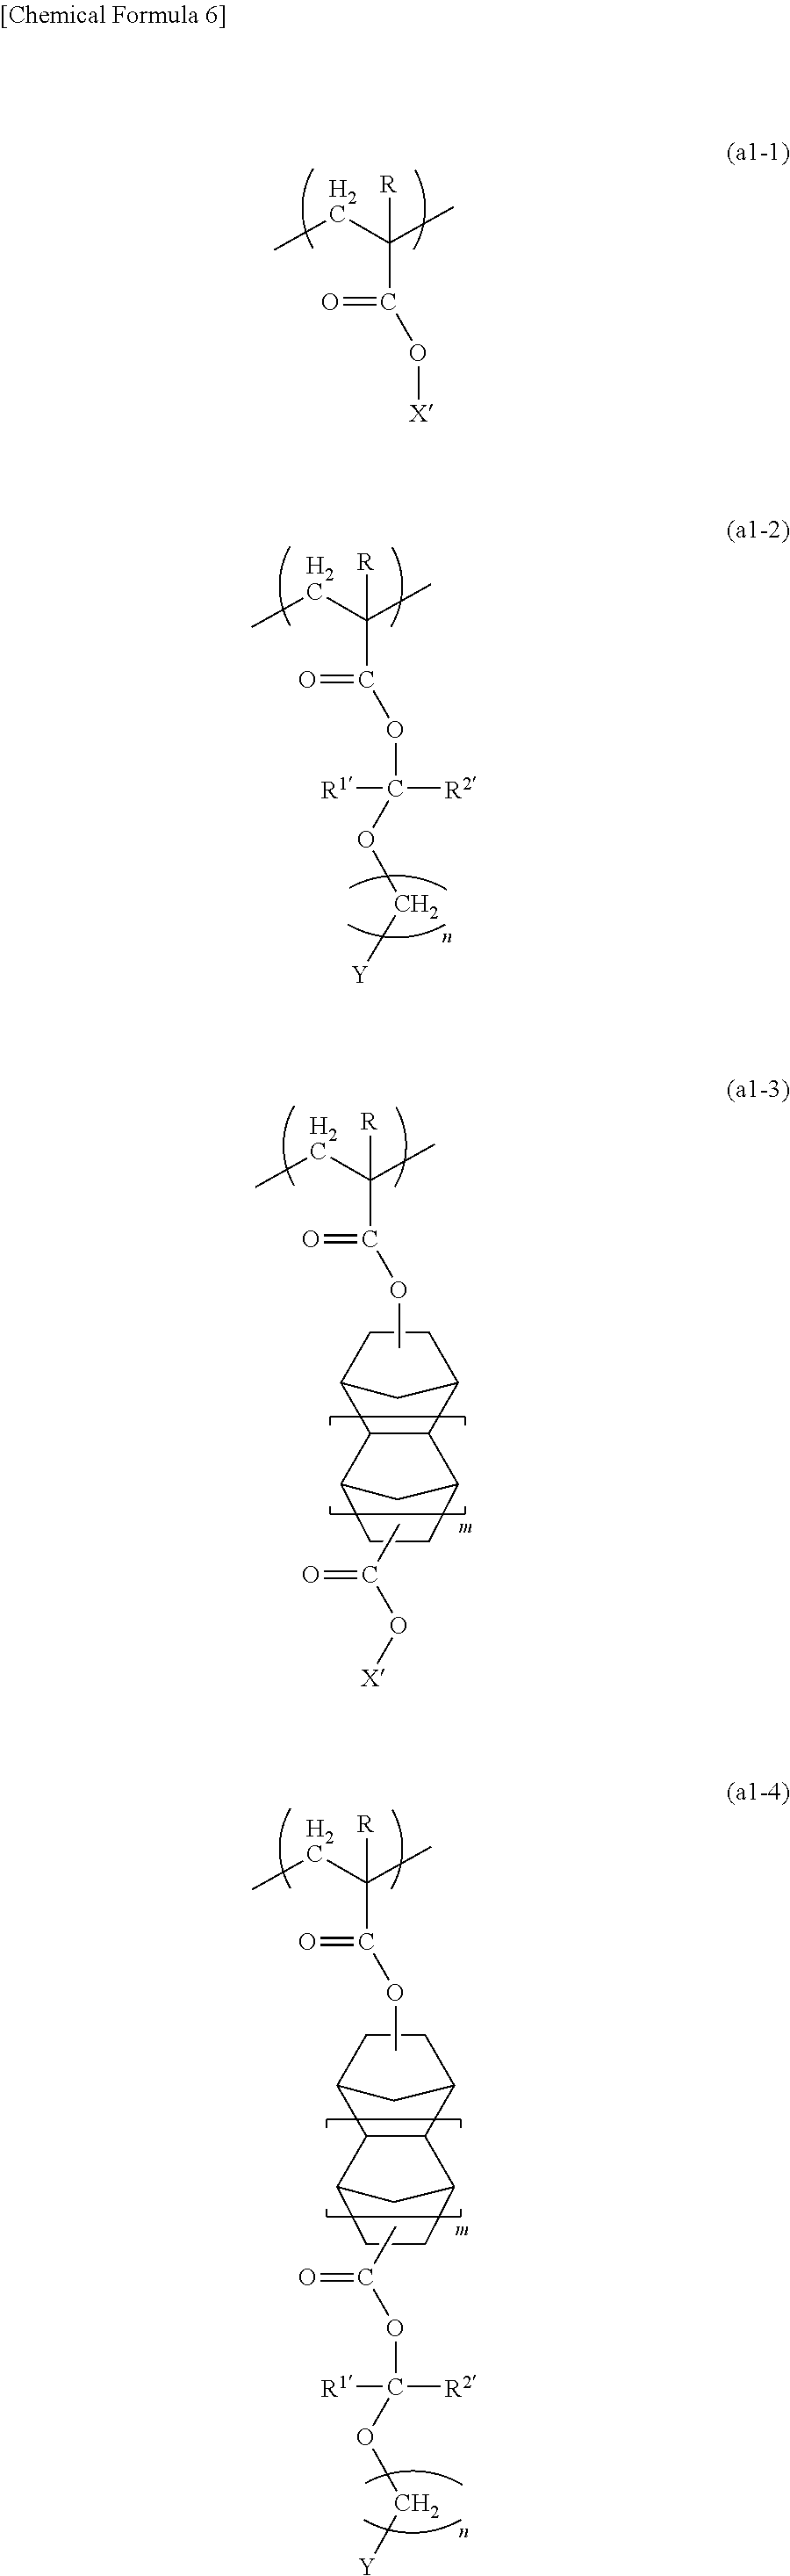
CCC(C)(C(=O)O[X])[R].CCC(C)(C(=O)OC([R1])(OC[Y])[R2])[R].CCC(C)(C(=O)OC)[R].C12C(C3CCC1C3)C1CC2CC1.CC(O[X])=O.CCC(C)(C(=O)OC)[R].C12C(C3CCC1C3)C1CC2CC1.CC(OC([R1])(OC[Y])[R2])=O
